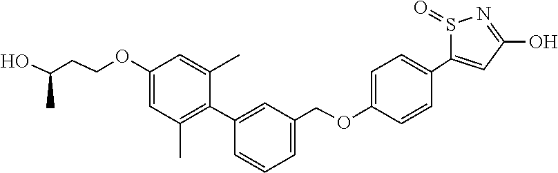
C1(OCCC(O)C)=CC(C)=C(C2=CC(COC3=CC=C(C4=CC(O)=NS4=O)C=C3)=CC=C2)C(C)=C1
